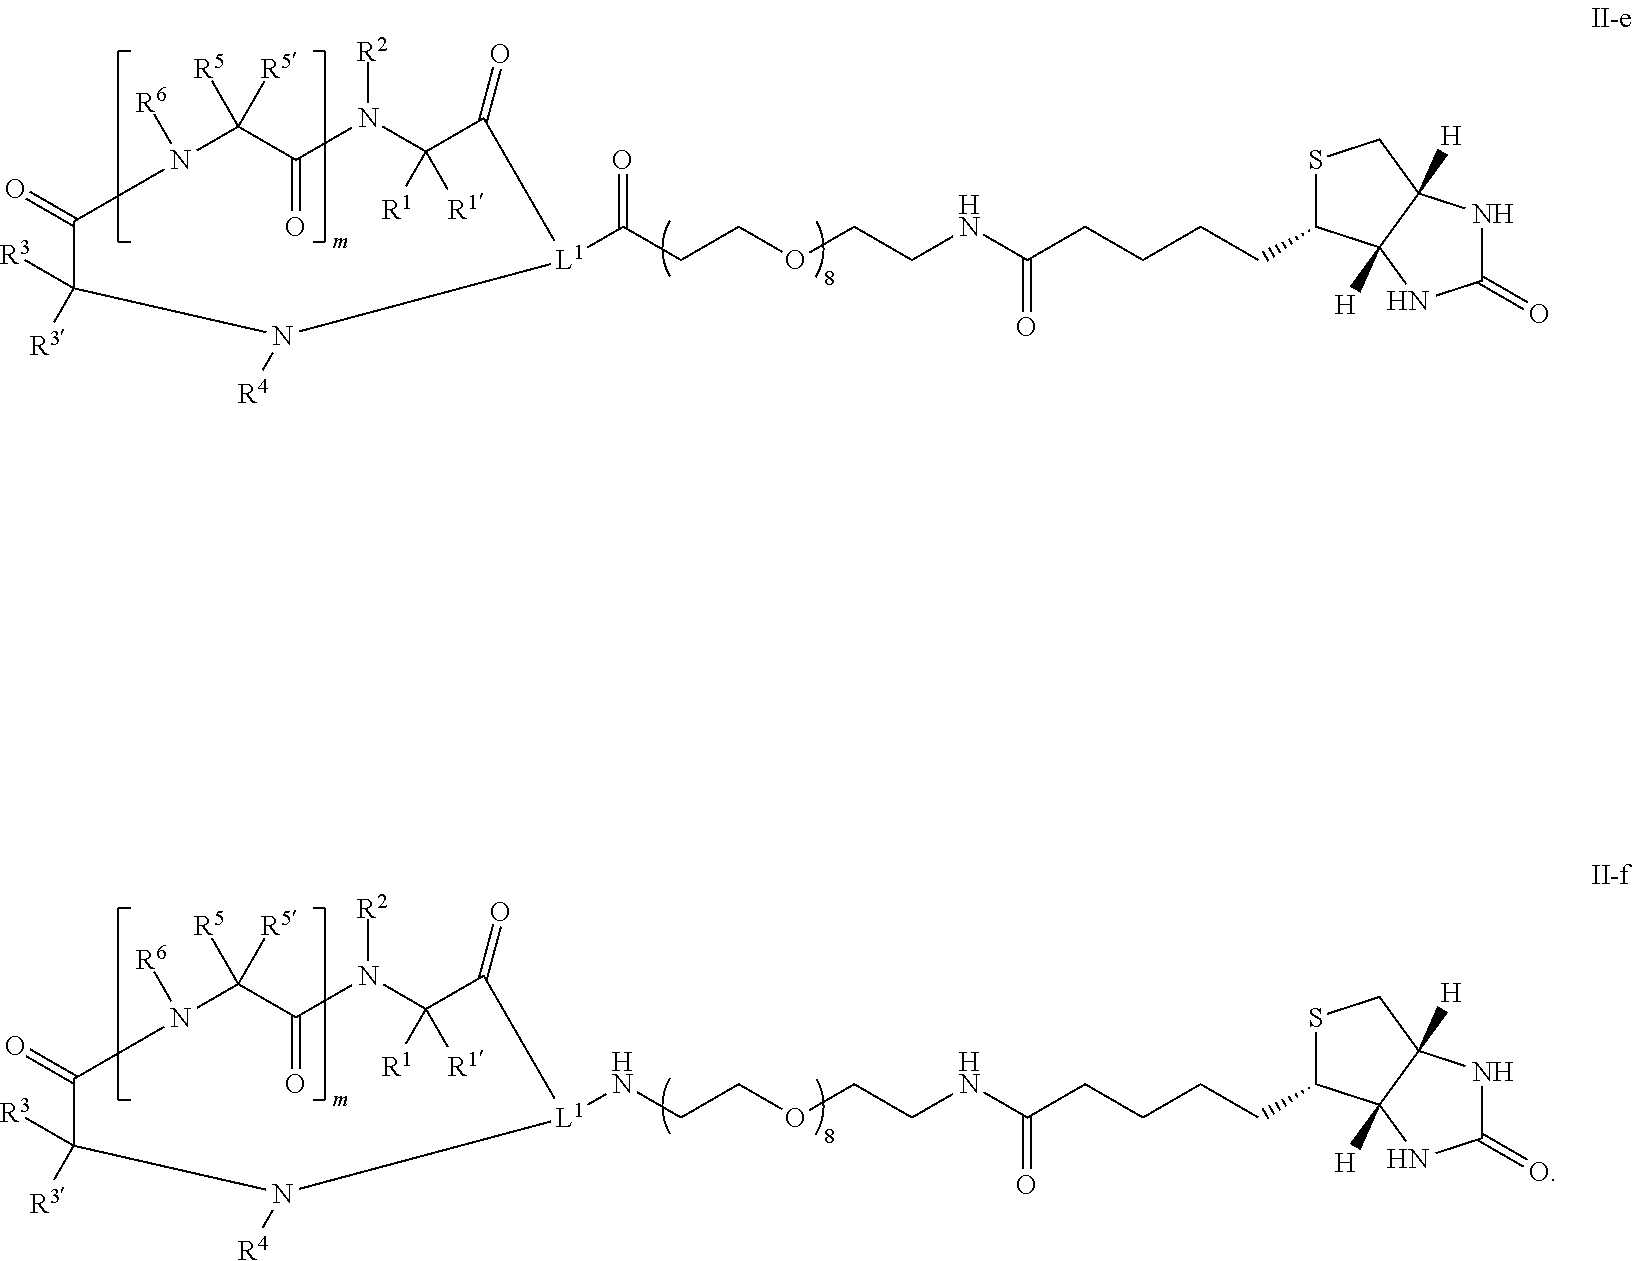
N1([R6])C([R5])([R5])C(=O)N([R2])C([R1])([R1])C(=O)[L1](C(CCOCCNC(CCCCC2SCC3([H])C2([H])NC(=O)N3)=O)=O)N([R4])C([R3])([R3])C1=O.N1([R6])C([R5])([R5])C(=O)N([R2])C([R1])([R1])C(=O)[L1](NCCOCCNC(CCCCC2SCC3([H])C2([H])NC(=O)N3)=O)N([R4])C([R3])([R3])C1=O
